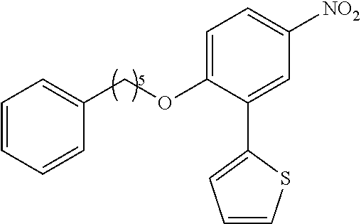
C1=CC=CC(COC2=CC=C([NO2])C=C2C2=CC=CS2)=C1
